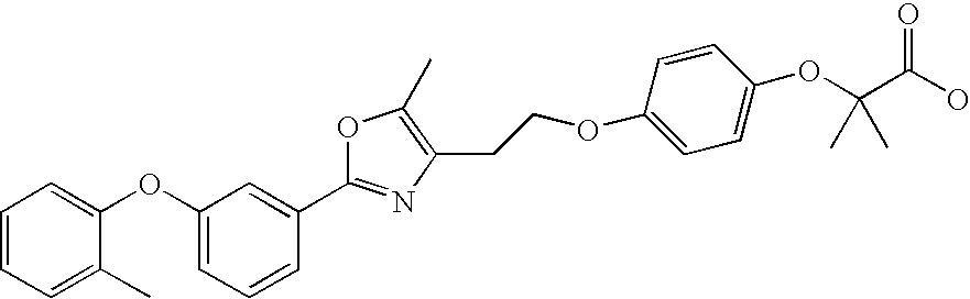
C1=CC=C(OC2=CC=CC=C2C)C=C1C1=NC(CCOC2=CC=C(OC(C(O)=O)(C)C)C=C2)=C(C)O1
